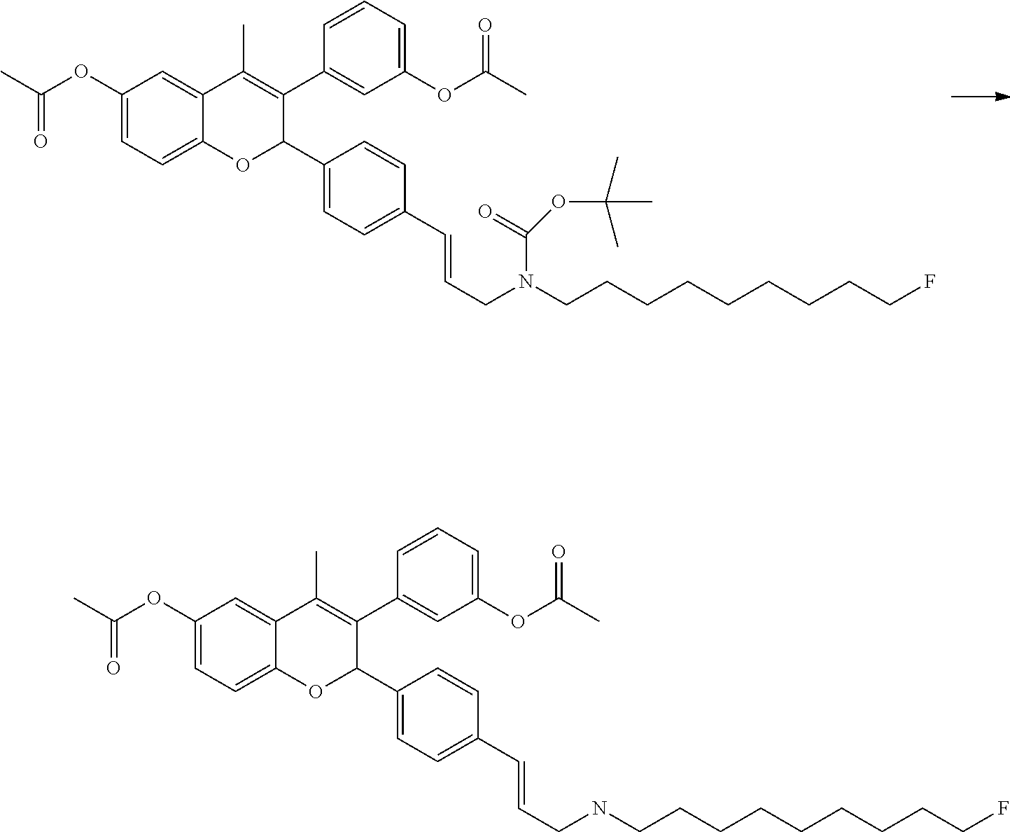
C(CN(CCCCCCCCCF)C(=O)OC(C)(C)C)=CC1=CC=C(C2C(C3=CC(OC(C)=O)=CC=C3)=C(C)C3=CC(OC(C)=O)=CC=C3O2)C=C1.C(CNCCCCCCCCCF)=CC1=CC=C(C2C(C3=CC(OC(C)=O)=CC=C3)=C(C)C3=CC(OC(C)=O)=CC=C3O2)C=C1
